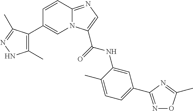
C1=CC2=NC=C(C(NC3=CC(C4=NOC(C)=N4)=CC=C3C)=O)N2C=C1C1=C(C)NN=C1C
